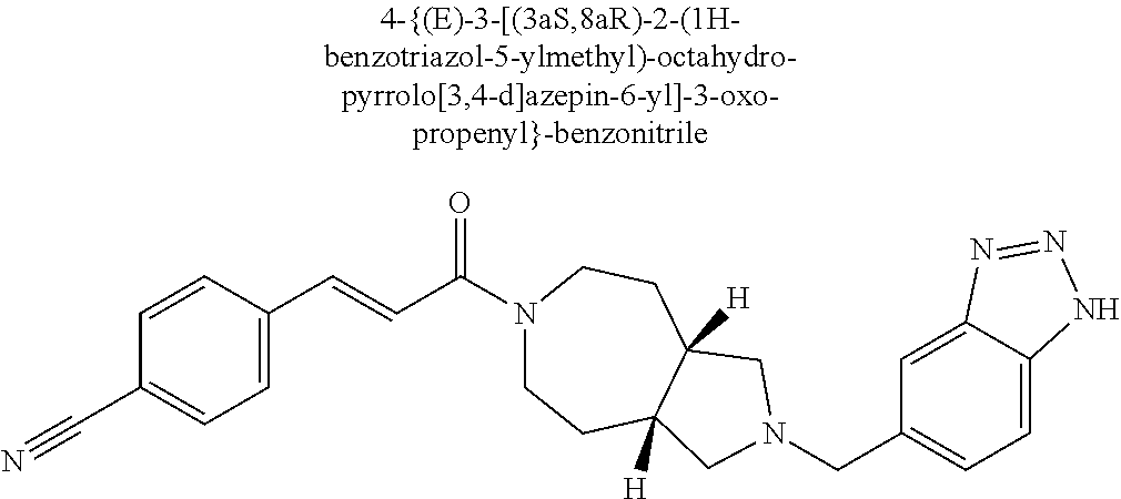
C1=C(C=CC(N2CCC3([H])C([H])(CC2)CN(CC2=CC=C4C(=C2)N=NN4)C3)=O)C=CC(C#N)=C1
